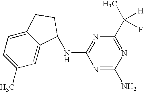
C1(C)=CC=C2C(=C1)C(NC1=NC(C(C)([H])F)=NC(N)=N1)CC2
